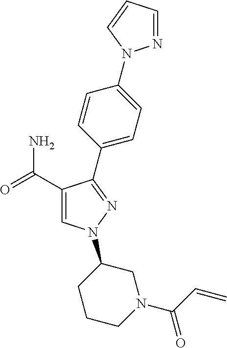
C1(C(=O)N)=CN(C2CCCN(C(C=C)=O)C2)N=C1C1=CC=C(N2N=CC=C2)C=C1
